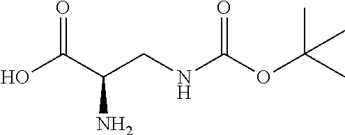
OC(C(CNC(OC(C)(C)C)=O)N)=O
